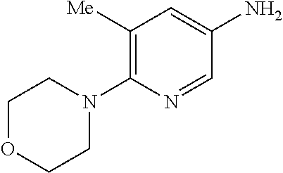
C1([Me])=C(N2CCOCC2)N=CC(N)=C1
